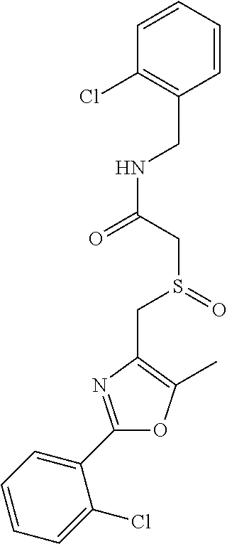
C1=CC=C(C2=NC(CS(CC(NCC3=C(Cl)C=CC=C3)=O)=O)=C(C)O2)C(Cl)=C1
